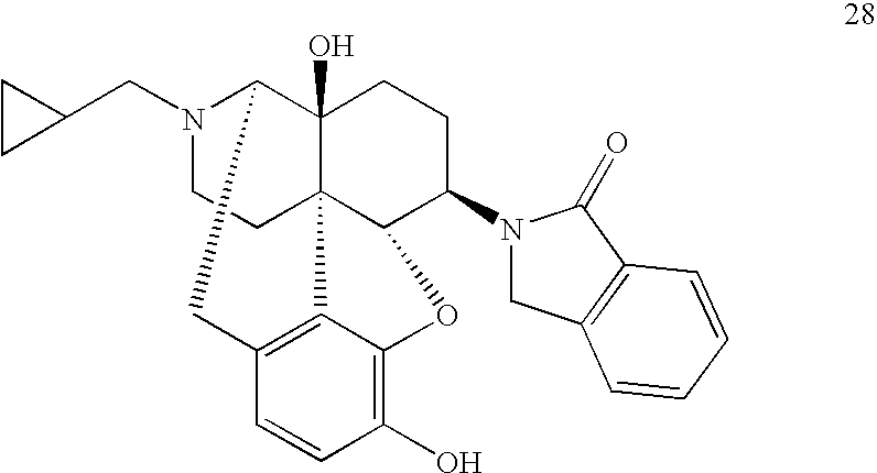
N1(CC2CC2)CCC23C4(O)C1CC1=C2C(=C(O)C=C1)OC3C(N1CC2=C(C1=O)C=CC=C2)CC4
